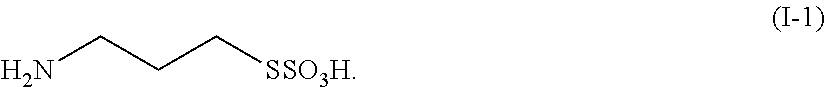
NCCC[SSO3H]
